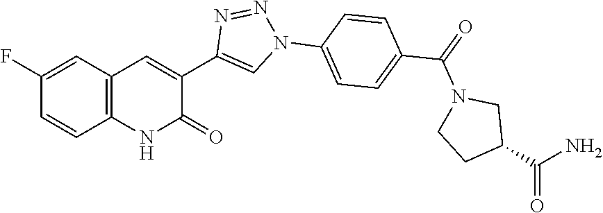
C12=C(C=C(F)C=C1)C=C(C1=CN(C3=CC=C(C(=O)N4CCC(C(N)=O)C4)C=C3)N=N1)C(=O)N2
